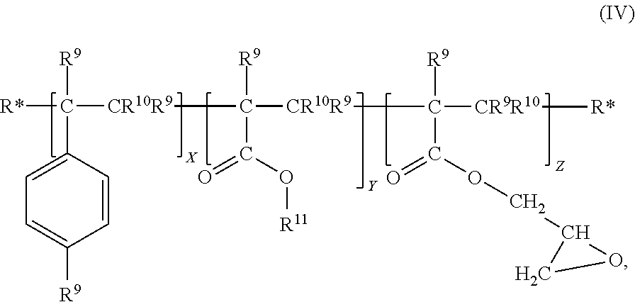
[R*]C([CR10R9]C([CR10R9]C([CR9R10][R*])([R9])C(OCC1OC1)=O)([R9])C(O[R11])=O)([R9])C1=CC=C([R9])C=C1.[X].[Y]
